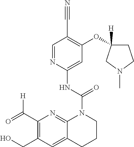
C1=NC(NC(=O)N2C3=NC(C(=O)[H])=C(CO)C=C3CCC2)=CC(OC2([H])CCN(C)C2)=C1C#N
